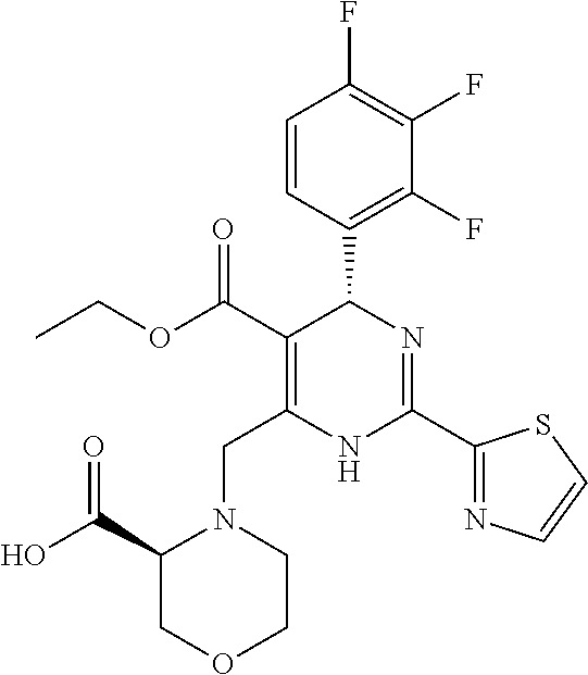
C1=CC(C2C(C(=O)OCC)=C(CN3C(C(O)=O)COCC3)NC(C3=NC=CS3)=N2)=C(F)C(F)=C1F
